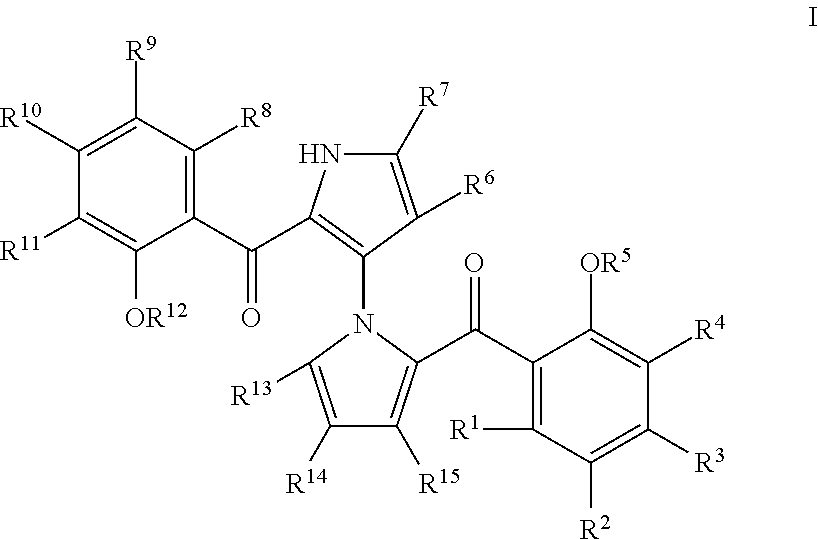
C1(C(=O)C2=C(N3C([R13])=C([R14])C([R15])=C3C(C3=C([R1])C([R2])=C([R3])C([R4])=C3[OR5])=O)C([R6])=C([R7])N2)=C([R8])C([R9])=C([R10])C([R11])=C1[OR12]
